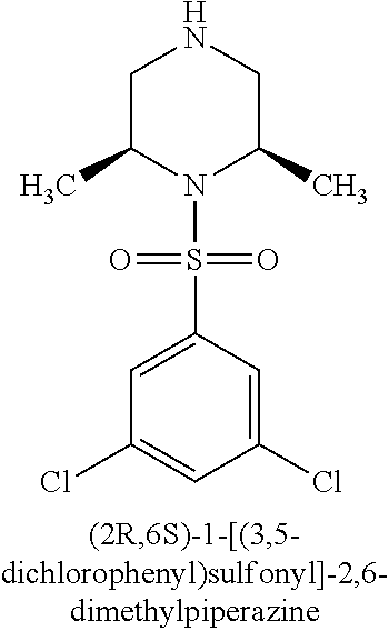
C1C(C)N(S(=O)(=O)C2=CC(Cl)=CC(Cl)=C2)C(C)CN1
